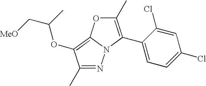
N1=C(C)C(OC(C[MeO])C)=C2N1C(C1=CC=C(Cl)C=C1Cl)=C(C)O2
